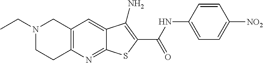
N1(CC)CCC2=C(C1)C=C1C(=N2)SC(C(NC2=CC=C([NO2])C=C2)=O)=C1N
